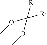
[R]C([R])(OC)OC
